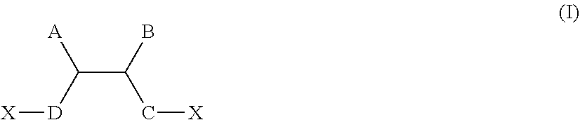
C(C(B)C[X])([D][X])[A]
